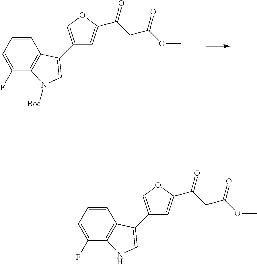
C1=CC=C(F)C2=C1C(C1=COC(C(CC(OC)=O)=O)=C1)=CN2[Boc].C1=CC=C(F)C2=C1C(C1=COC(C(CC(OC)=O)=O)=C1)=CN2
